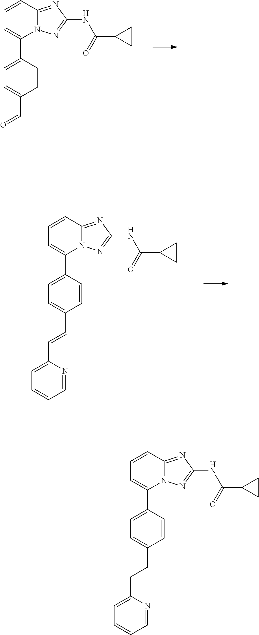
C1=CC2=NC(NC(=O)C3CC3)=NN2C(C2=CC=C(C=O)C=C2)=C1.C1=CC2=NC(NC(=O)C3CC3)=NN2C(C2=CC=C(C=CC3=CC=CC=N3)C=C2)=C1.C1=CC2=NC(NC(=O)C3CC3)=NN2C(C2=CC=C(CCC3=CC=CC=N3)C=C2)=C1
